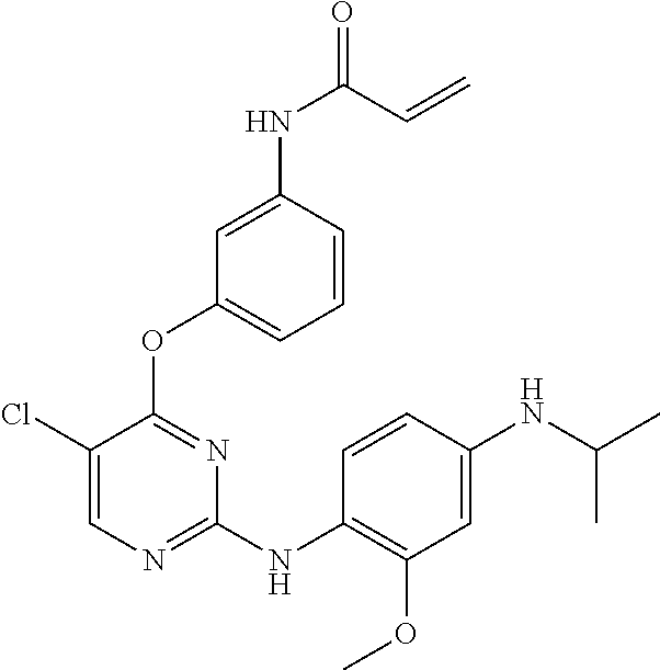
C1(Cl)=CN=C(NC2=C(OC)C=C(NC(C)C)C=C2)N=C1OC1=CC=CC(NC(C=C)=O)=C1
